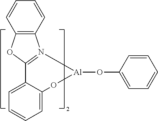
C12=C(N3=C(O1)C1=CC=CC=C1O[Al]3OC1=CC=CC=C1)C=CC=C2
